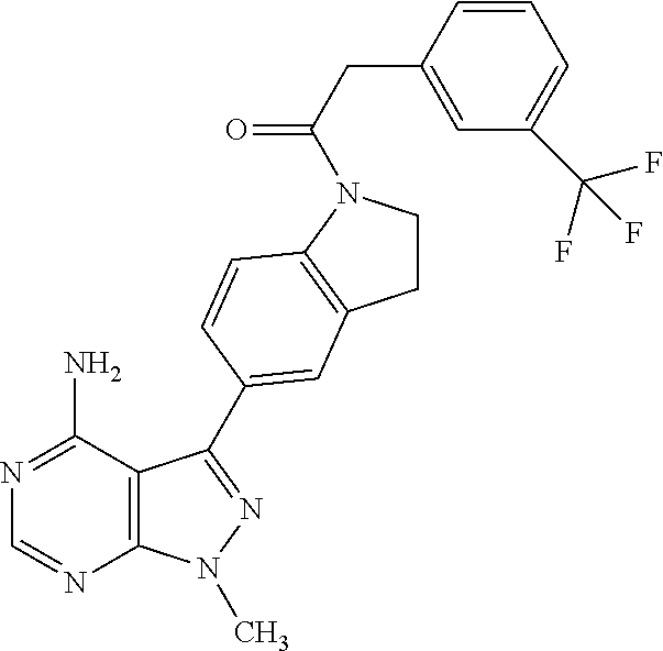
C12=C(C(N)=NC=N1)C(C1=CC3=C(N(C(CC4=CC(C(F)(F)F)=CC=C4)=O)CC3)C=C1)=NN2C
